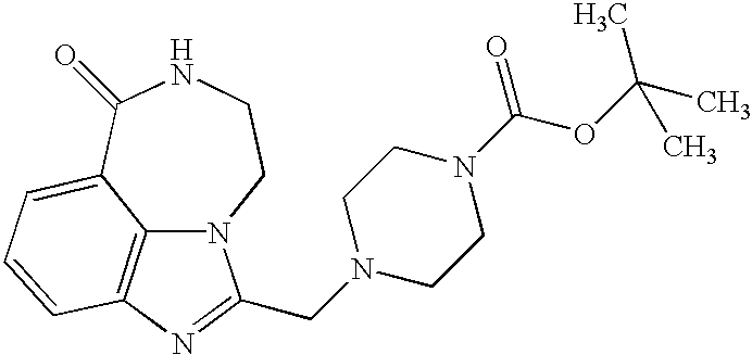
C12=C3N=C(CN4CCN(C(OC(C)(C)C)=O)CC4)N1CCNC(=O)C2=CC=C3
